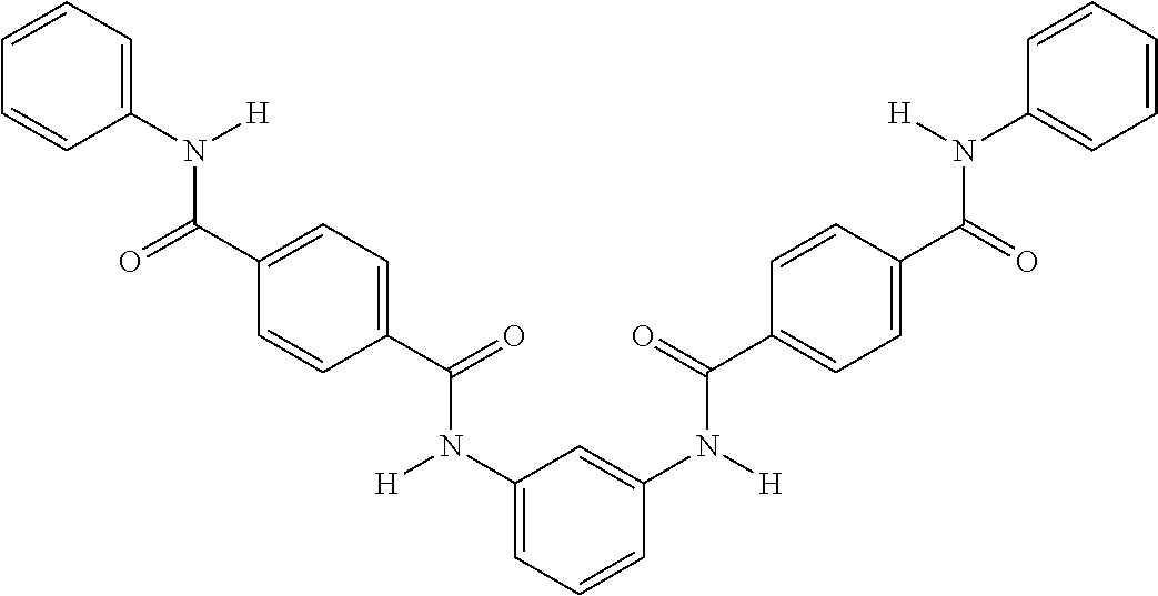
C1=CC=C(N([H])C(C2=CC=C(C(=O)N(C3=CC=CC(N([H])C(=O)C4=CC=C(C(=O)N([H])C5=CC=CC=C5)C=C4)=C3)[H])C=C2)=O)C=C1
